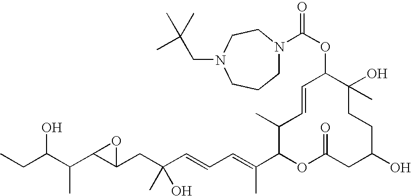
CCC(C(C1C(CC(C=CC=C(C2OC(=O)CC(O)CCC(O)(C)C(OC(=O)N3CCCN(CC(C)(C)C)CC3)C=CC2C)C)(O)C)O1)C)O
